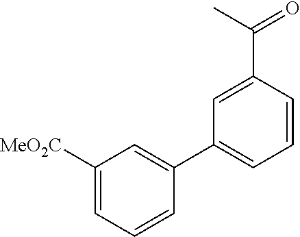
C1([MeO2C])=CC=CC(C2=CC=CC(C(=O)C)=C2)=C1
